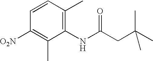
C1([O2N])=C(C)C(NC(CC(C)(C)C)=O)=C(C)C=C1
